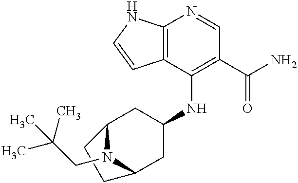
C12=C(C(NC3CC4N(CC(C)(C)C)C(C3)CC4)=C(C(N)=O)C=N1)C=CN2
